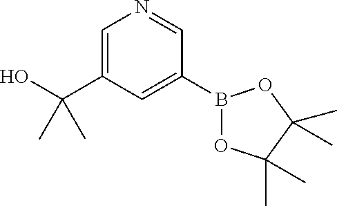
B1(C2=CC(C(O)(C)C)=CN=C2)OC(C)(C)C(C)(C)O1
